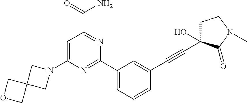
C1(C2=CC=CC(C#CC3(O)CCN(C)C3=O)=C2)=NC(N2CC3(C2)COC3)=CC(C(=O)N)=N1
